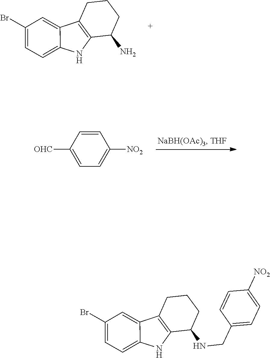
C1(Br)=CC=C2C(=C1)C1=C(N2)C(N)CCC1.C1(Br)=CC=C2C(=C1)C1=C(N2)C(NCC2=CC=C([NO2])C=C2)CCC1.C1=CC([OHC])=CC=C1[NO2]
